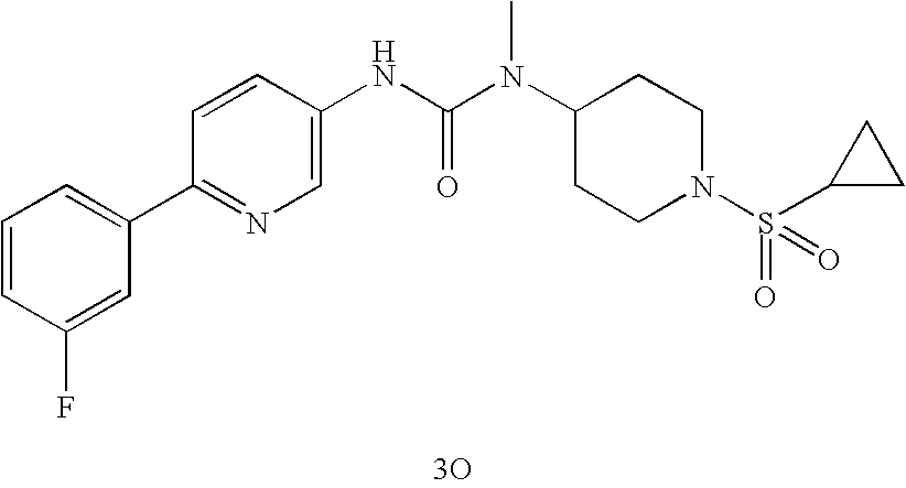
[3O].C1(C2=CC=CC(F)=C2)=NC=C(NC(N(C2CCN(S(=O)(=O)C3CC3)CC2)C)=O)C=C1
